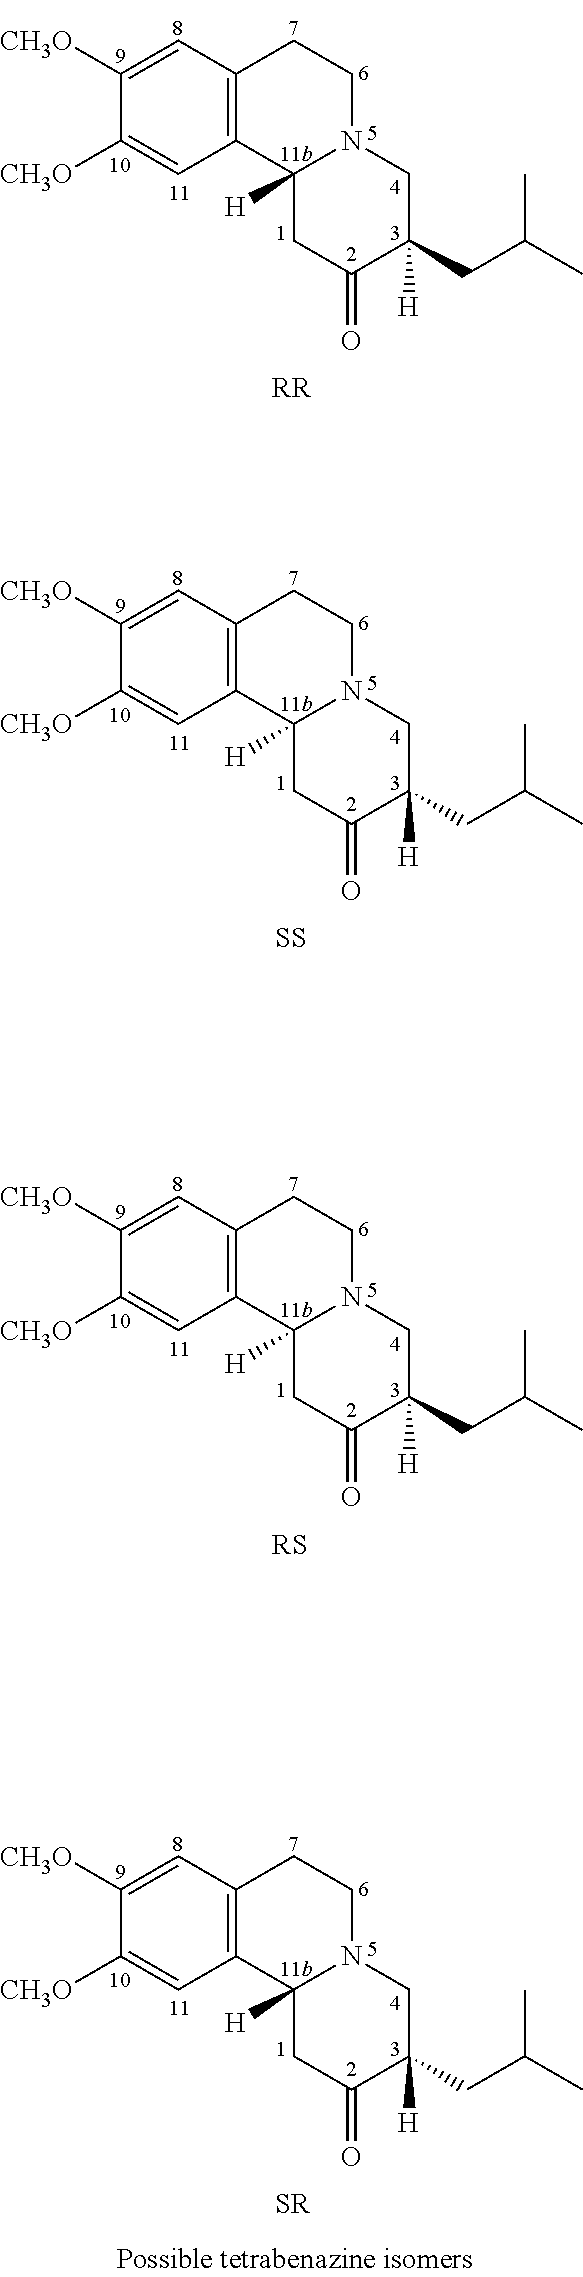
C1=C([CH3O])C([CH3O])=CC2=C1CCN1C2([H])CC(=O)C(CC(C)C)([H])C1.[RR].C1=C([CH3O])C([CH3O])=CC2=C1CCN1C2([H])CC(=O)C(CC(C)C)([H])C1.[SS].C1=C([CH3O])C([CH3O])=CC2=C1CCN1C2([H])CC(=O)C(CC(C)C)([H])C1.[RS].C1=C([CH3O])C([CH3O])=CC2=C1CCN1C2([H])CC(=O)C(CC(C)C)([H])C1.[SR]
